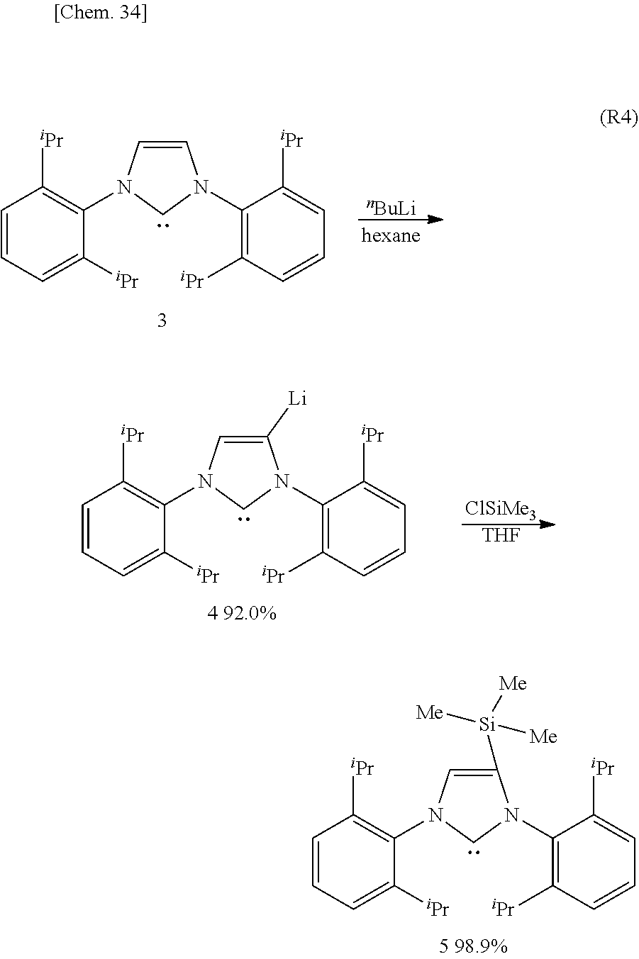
C1([Si]([Me])([Me])[Me])=CN(C2=C([iPr])C=CC=C2[iPr])CN1C1=C([iPr])C=CC=C1[iPr].[nBuLi].C1=CN(C2=C([iPr])C=CC=C2[iPr])CN1C1=C([iPr])C=CC=C1[iPr].C1([Li])=CN(C2=C([iPr])C=CC=C2[iPr])CN1C1=C([iPr])C=CC=C1[iPr].[ClSiMe3].[THF]
